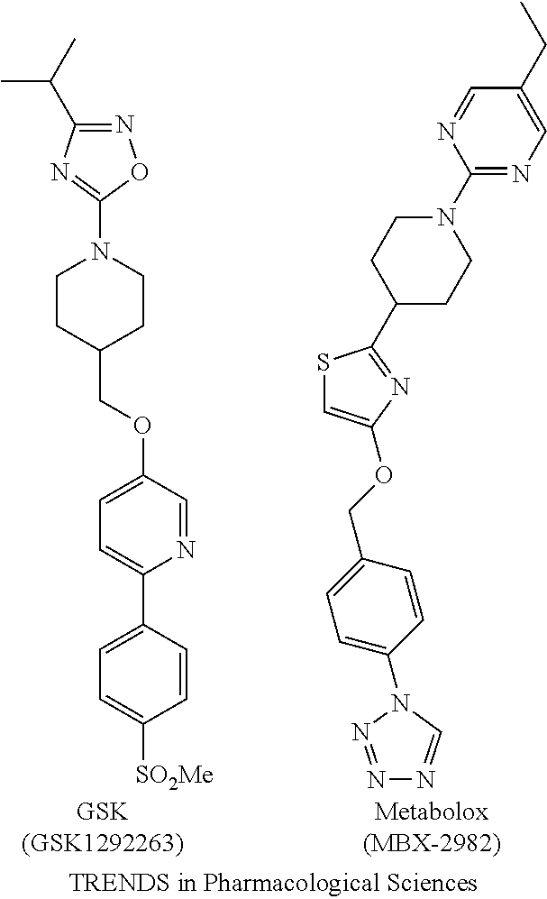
N1=C(C(C)C)N=C(N2CCC(COC3=CC=C(C4=CC=C([SO2Me])C=C4)N=C3)CC2)O1.S1C=C(OCC2=CC=C(N3C=NN=N3)C=C2)N=C1C1CCN(C2=NC=C(CC)C=N2)CC1
